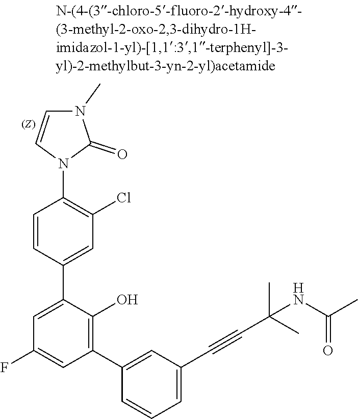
C1(C#CC(NC(=O)C)(C)C)=CC=CC(C2=C(O)C(C3=CC(Cl)=C(N4C=CN(C)C4=O)C=C3)=CC(F)=C2)=C1
